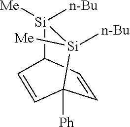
C1=CC2[Si]([Me])([n-Bu])[Si]([Me])([n-Bu])C1([Ph])C=C2
